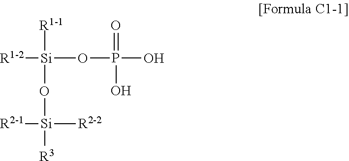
[R1-2][Si](OP(O)(=O)O)([R1-1])O[Si]([R3])([R2-1])[R2-2]
